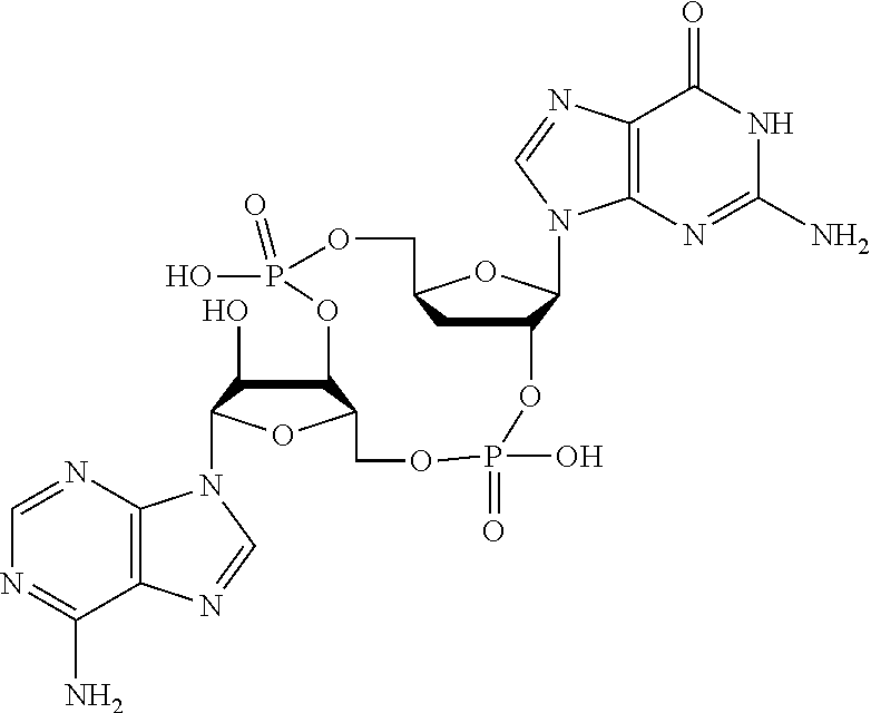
C12=C(N=CN=C1N)N(C1C(O)C3C(O1)COP(O)(=O)OC1C(N4C5=C(C(=O)NC(N)=N5)N=C4)OC(COP(O)(=O)O3)C1)C=N2
